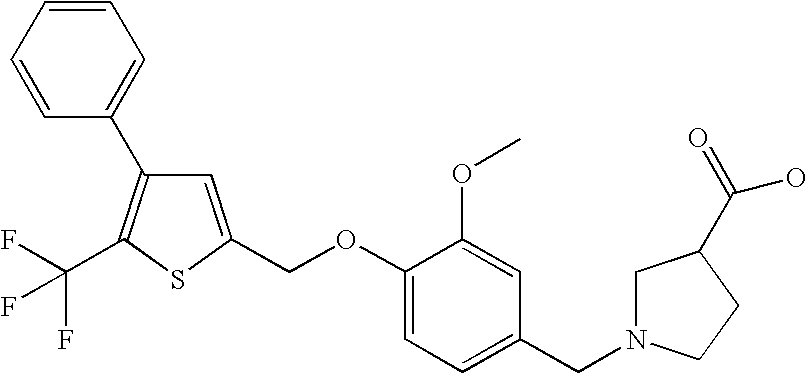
C1=CC=CC(C2=C(C(F)(F)F)SC(COC3=CC=C(CN4CC(C(=O)O)CC4)C=C3OC)=C2)=C1
